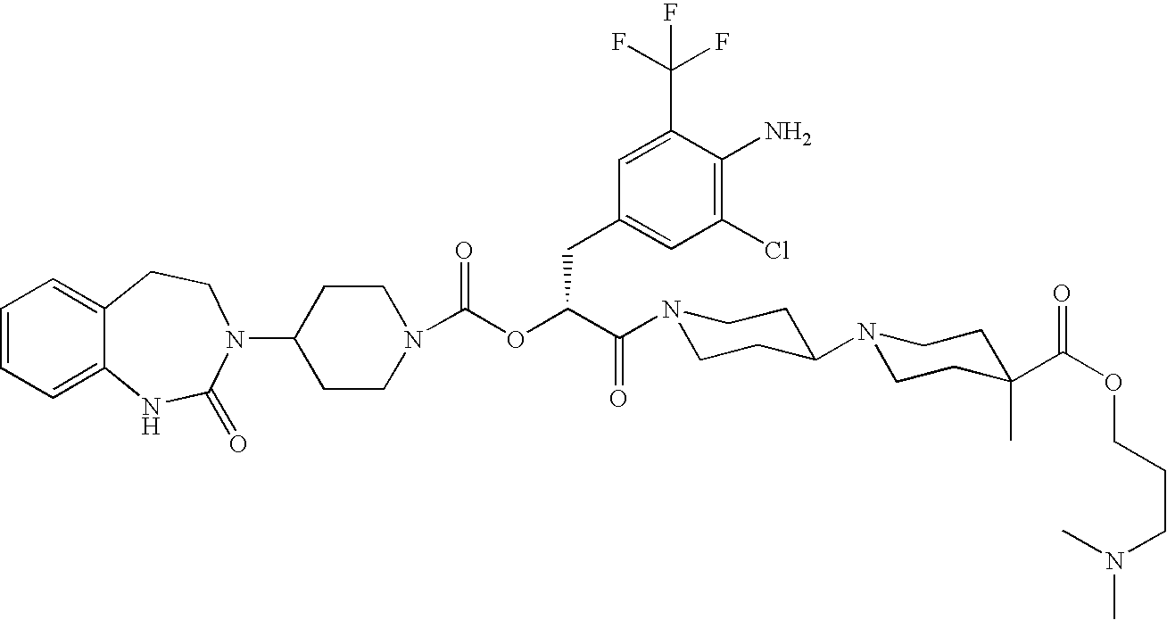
C1(N2C(=O)NC3=CC=CC=C3CC2)CCN(C(OC(C(N2CCC(N3CCC(C(OCCCN(C)C)=O)(C)CC3)CC2)=O)CC2=CC(Cl)=C(N)C(C(F)(F)F)=C2)=O)CC1
